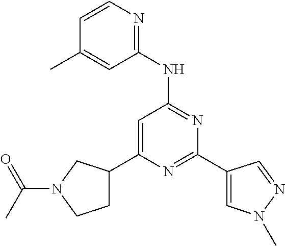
N1=C(C2=CN(C)N=C2)N=C(NC2=NC=CC(C)=C2)C=C1C1CCN(C(C)=O)C1
